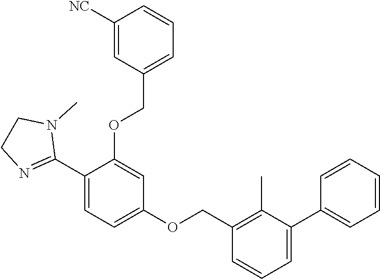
C1=CC=CC=C1C1=CC=CC(COC2=CC=C(C3=NCCN3C)C(OCC3=CC=CC([NC])=C3)=C2)=C1C
